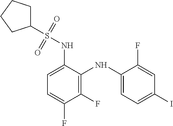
C1(NS(C2CCCC2)(=O)=O)=CC=C(F)C(F)=C1NC1=CC=C(I)C=C1F
